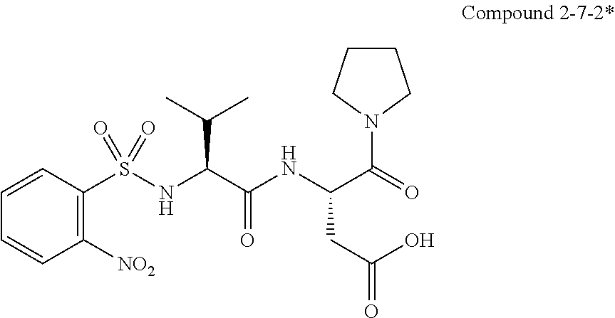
C1=CC([NO2])=C(S(NC(C(NC(C(=O)N2CCCC2)CC(O)=O)=O)C(C)C)(=O)=O)C=C1
